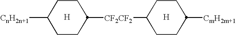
[H].[H].C1CC([CmH2m+1])CCC1[CF2CF2]C1CCC([CnH2n+1])CC1
